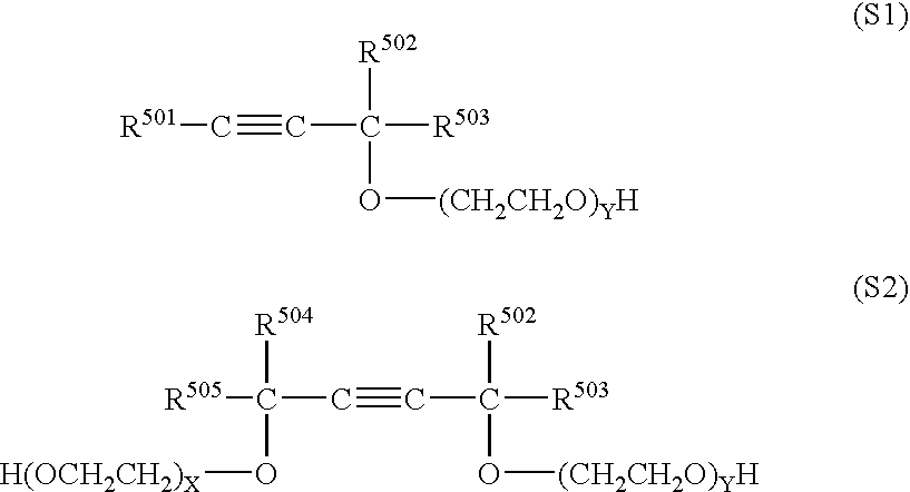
[R501]C#CC([R503])([R502])O[(CH2CH2O)YH].C(C#CC([R503])([R502])O[(CH2CH2O)YH])([R504])(O[H(OCH2CH2)X])[R505]
